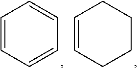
C1=CC=CC=C1.C1=CCCCC1
